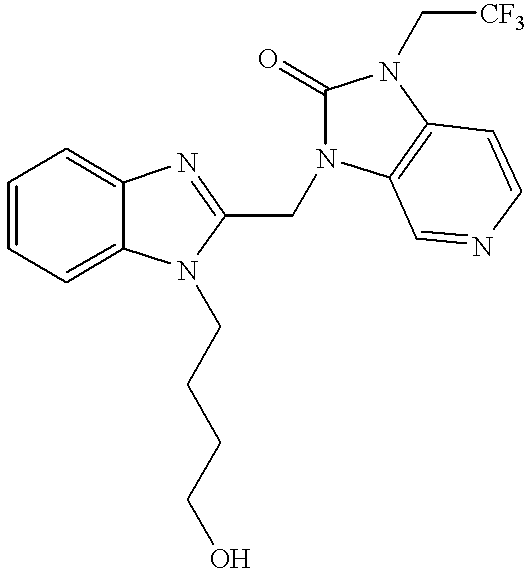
C1=CC=C2C(=C1)N=C(CN1C(=O)N(C[CF3])C3=C1C=NC=C3)N2CCCCO
